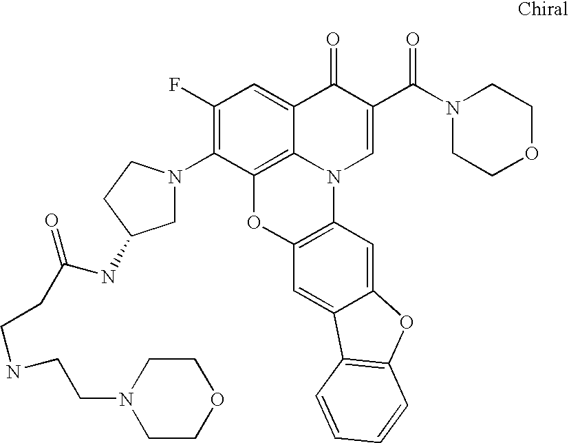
C12=C3C(=CC(F)=C1N1CC(NC(CCNCCN4CCOCC4)=O)CC1)C(=O)C(C(=O)N1CCOCC1)=CN3C1=C(O2)C=C2C(=C1)OC1=C2C=CC=C1
